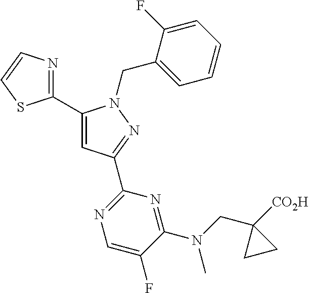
C1(C2=NC=CS2)=CC(C2=NC=C(F)C(N(C)CC3([CO2H])CC3)=N2)=NN1CC1=CC=CC=C1F
